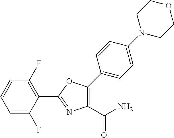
C1=C(F)C(C2=NC(C(N)=O)=C(C3=CC=C(N4CCOCC4)C=C3)O2)=C(F)C=C1
